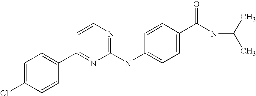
C1=C(Cl)C=CC(C2=NC(NC3=CC=C(C(NC(C)C)=O)C=C3)=NC=C2)=C1
